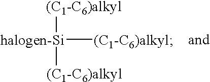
[halogen-Si]([(C1-C6)alkyl])([(C1-C6)alkyl])[(C1-C6)alkyl]
